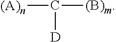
[(A)n]C([(B)m])[D]
